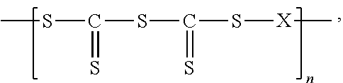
CSC(SC(S[X]C)=S)=S
